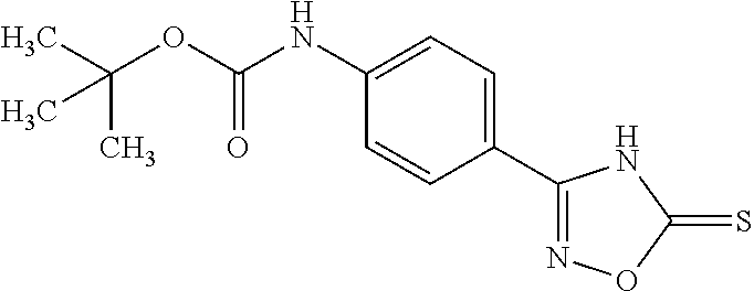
C1(C2=NOC(=S)N2)=CC=C(NC(OC(C)(C)C)=O)C=C1
